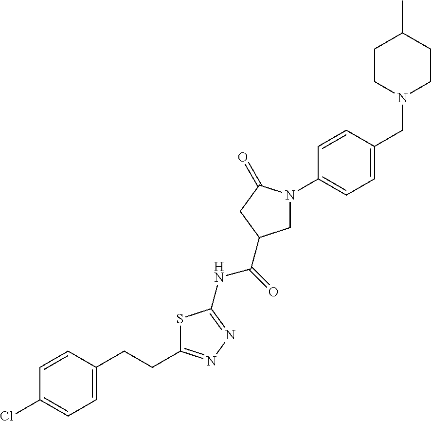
C1=CC(CCC2=NN=C(NC(=O)C3CN(C4=CC=C(CN5CCC(C)CC5)C=C4)C(=O)C3)S2)=CC=C1Cl
